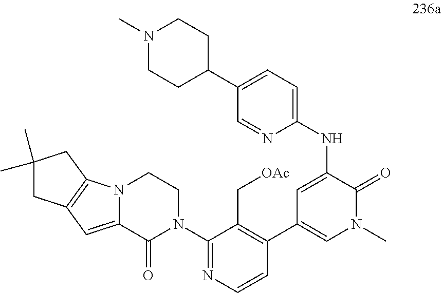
N(C1=CC(C2=C(C[OAc])C(N3CCN4C(=CC5=C4CC(C)(C)C5)C3=O)=NC=C2)=CN(C)C1=O)C1=CC=C(C2CCN(C)CC2)C=N1
